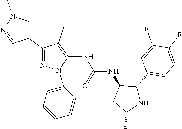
C1(C2=CN(C)N=C2)=NN(C2=CC=CC=C2)C(NC(NC2C(C3=CC=C(F)C(F)=C3)NC(C)C2)=O)=C1C
